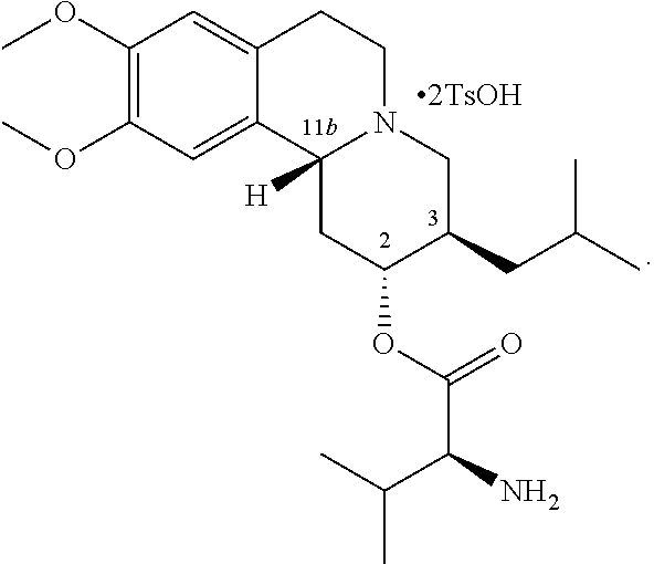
C12=CC(OC)=C(OC)C=C1C1([H])N(CC2)CC(CC(C)C)C(OC(=O)C(N)C(C)C)C1
